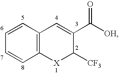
C1=CC2=C(C=C1)[X]C([CF3])C(C([OH])=O)=C2
